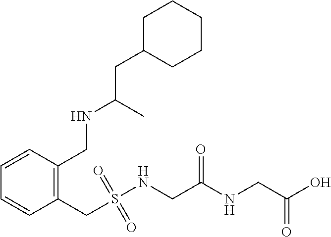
C1=CC(CS(NCC(NCC(O)=O)=O)(=O)=O)=C(CNC(CC2CCCCC2)C)C=C1
